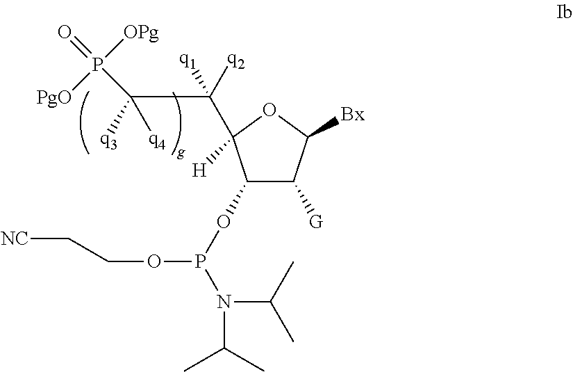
C1(OP(OCC[NC])N(C(C)C)C(C)C)C([G])C([Bx])OC1(C([q2])(C(P(=O)([OPg])[PgO])([q4])[q3])[q1])[H]
